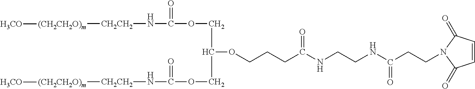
[CH2CH2](NC(OCC(COC(N[CH2CH2][(CH2CH2O)m][H3CO])=O)OCCCC(NCCNC(CCN1C(=O)C=CC1=O)=O)=O)=O)[(CH2CH2O)m][H3CO]
